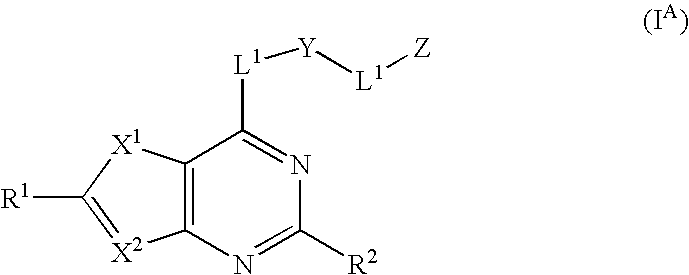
C12=C(N=C([R2])N=C1[L1][Y][L1][Z])[X2]=C([R1])[X1]2
